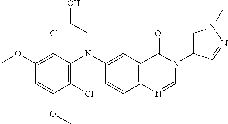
C1(OC)=C(Cl)C(N(C2=CC3=C(C=C2)N=CN(C2=CN(C)N=C2)C3=O)CCO)=C(Cl)C(OC)=C1
